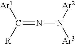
C(=NN([Ar3])[Ar2])([R])[Ar1]
